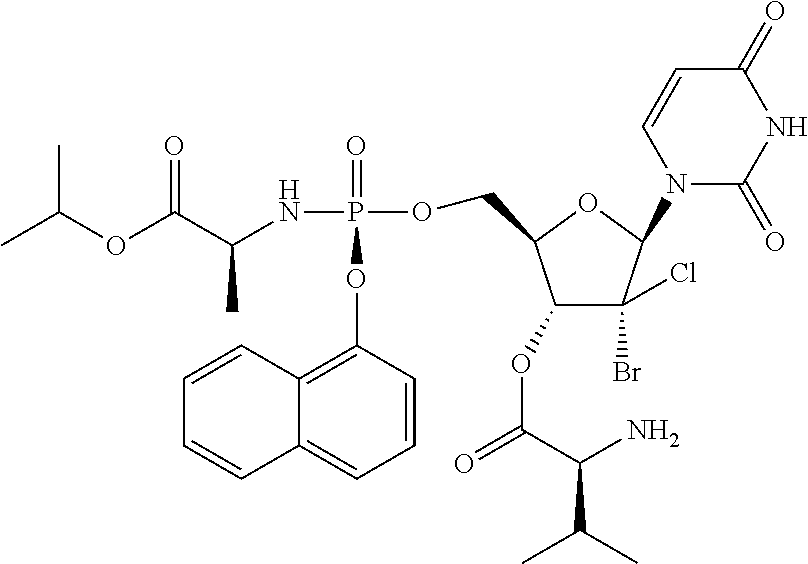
C1=CC(OP(NC(C(OC(C)C)=O)C)(=O)OCC2C(OC(=O)C(N)C(C)C)C(Br)(Cl)C(N3C(=O)NC(=O)C=C3)O2)=C2C(=C1)C=CC=C2
